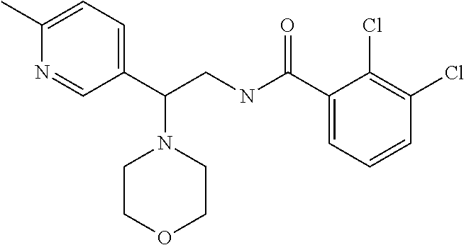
C1(C(CNC(C2=CC=CC(Cl)=C2Cl)=O)N2CCOCC2)=CC=C(C)N=C1
